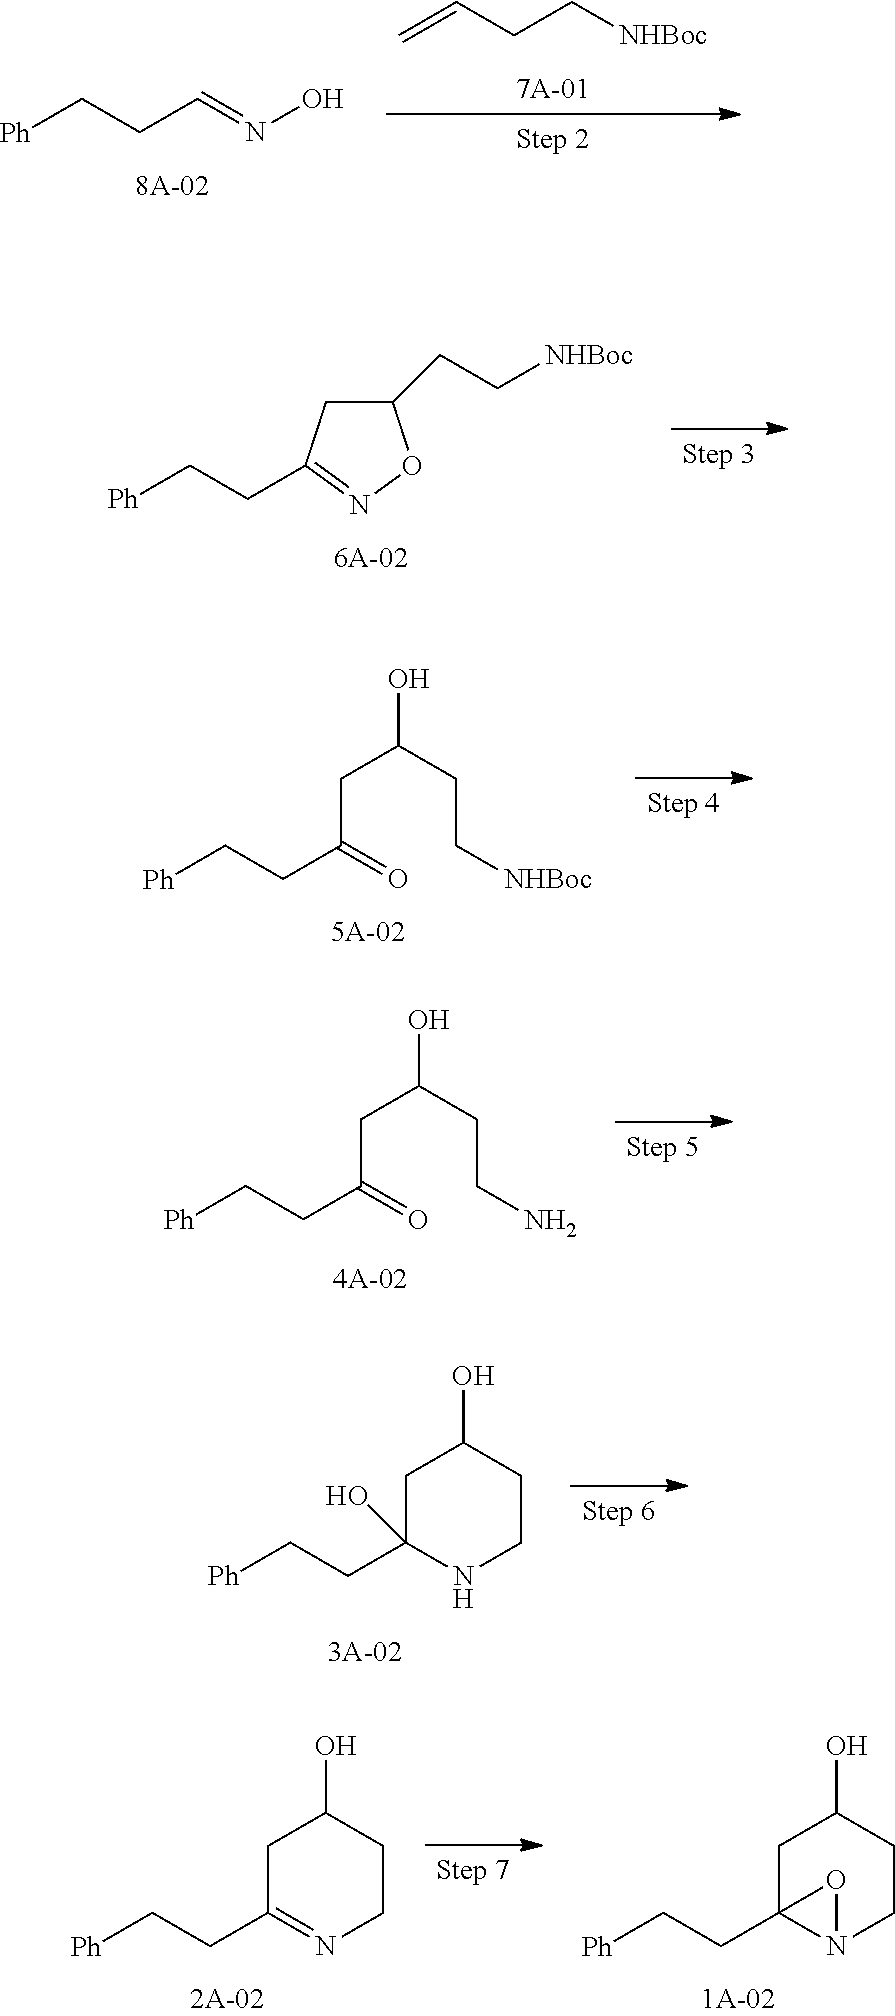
C=CCC[NHBoc].[Ph]CCC=NO.C1(CC[NHBoc])CC(CC[Ph])=NO1.OC(CC(CC[Ph])=O)CC[NHBoc].OC(CC(CC[Ph])=O)CCN.OC1CC(CC[Ph])(O)NCC1.OC1CC(CC[Ph])=NCC1.OC1CC2(CC[Ph])N(CC1)O2
